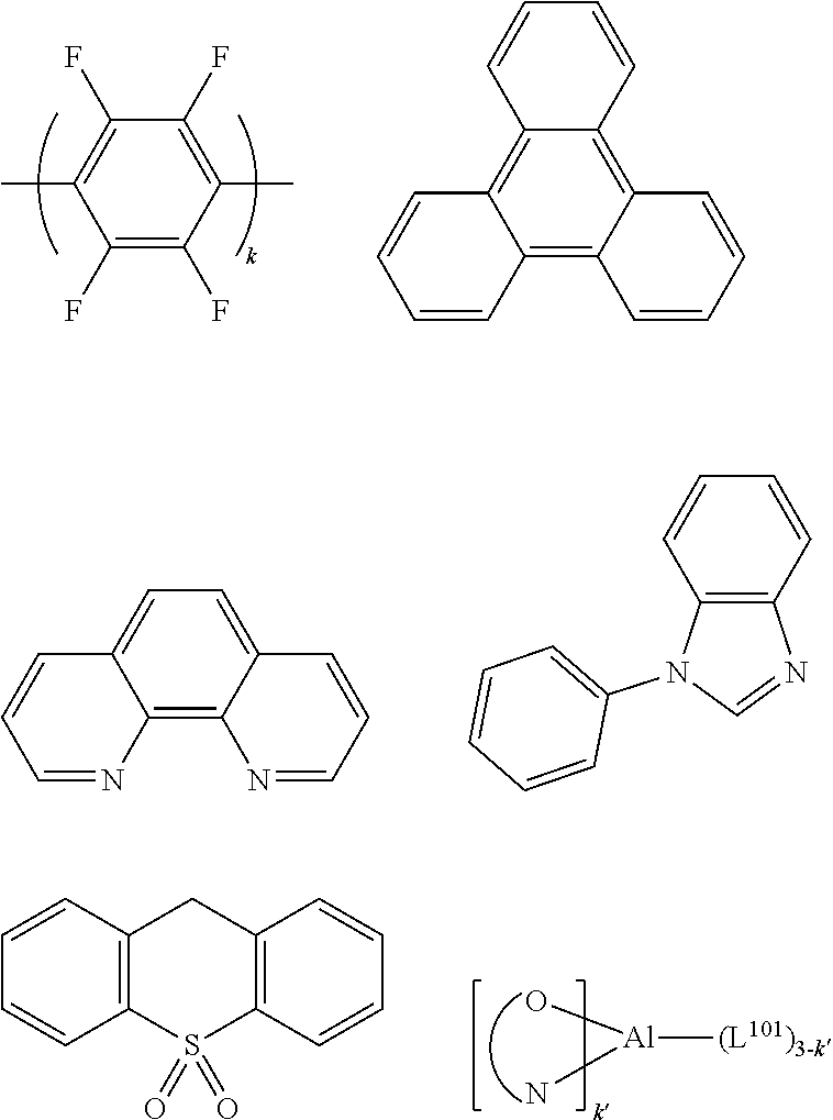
C1(C)=C(F)C(F)=C(C)C(F)=C1F.C1=CC=CC2=C3C(=C4C(=C12)C=CC=C4)C=CC=C3.C12=CC=C3C(=C1N=CC=C2)N=CC=C3.C1=CC=C(N2C3=C(C=CC=C3)N=C2)C=C1.[(L101)3-k][Al](O)N.S1(=O)(=O)C2=C(C=CC=C2)CC2=C1C=CC=C2
